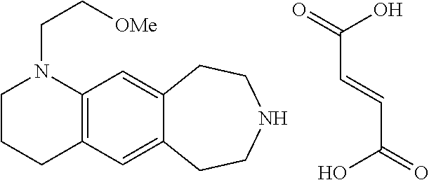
C1CCC2=C(N1CC[OMe])C=C1C(=C2)CCNCC1.C(C=CC(O)=O)(O)=O
